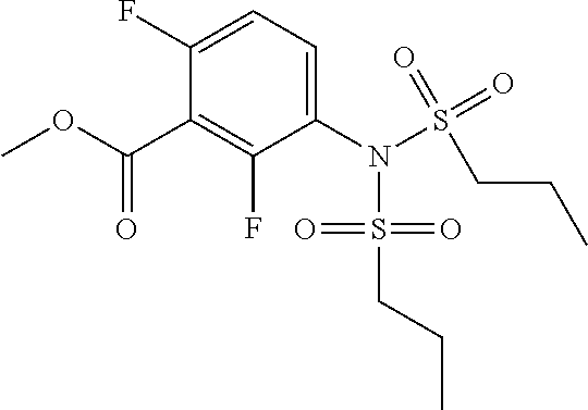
C1=C(F)C(C(OC)=O)=C(F)C(N(S(=O)(=O)CCC)S(=O)(=O)CCC)=C1
